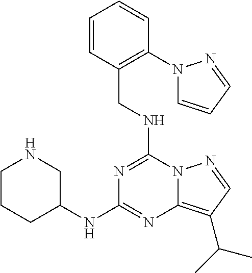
C1CCC(NC2=NC3=C(C(C)C)C=NN3C(NCC3=C(N4C=CC=N4)C=CC=C3)=N2)CN1
